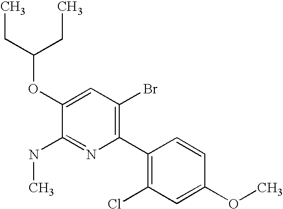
CCC(OC1=CC(Br)=C(C2=C(Cl)C=C(OC)C=C2)N=C1NC)CC
